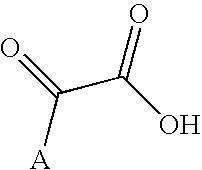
C(C(O)=O)(=O)[A]
